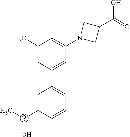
C1=C(C(C)O)C=CC=C1C1=CC(N2CC(C(=O)O)C2)=CC(C)=C1
